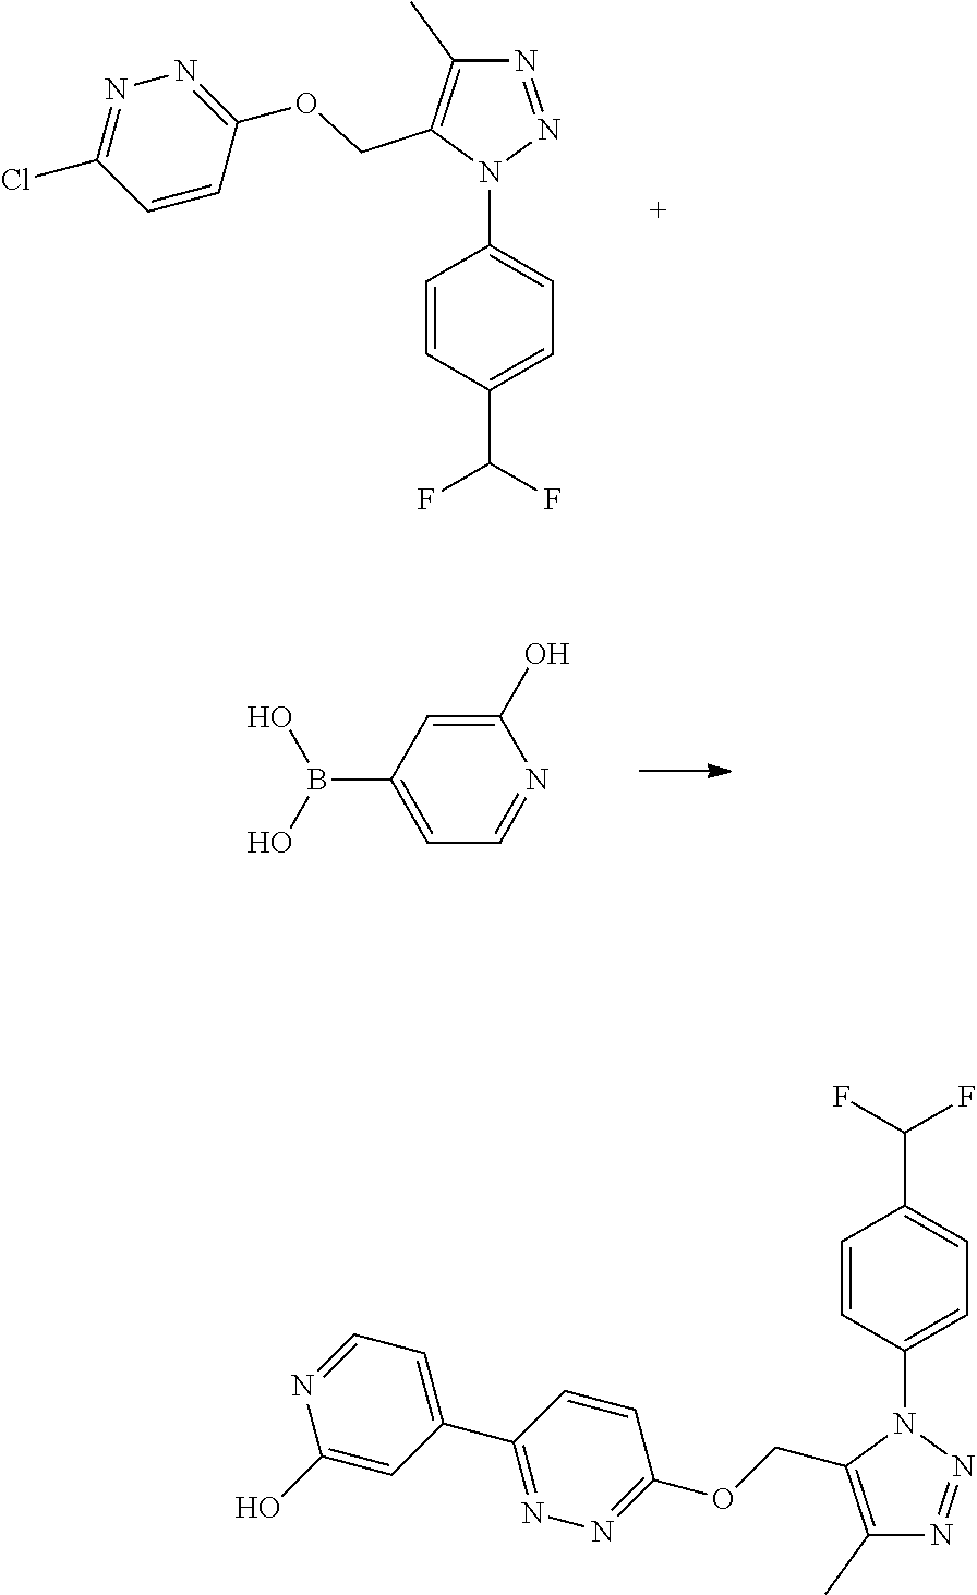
N1=NN(C2=CC=C(C(F)F)C=C2)C(COC2=NN=C(Cl)C=C2)=C1C.C1=C(B(O)O)C=C(O)N=C1.C1=CC(N2C(COC3=NN=C(C4=CC=NC(O)=C4)C=C3)=C(C)N=N2)=CC=C1C(F)F
